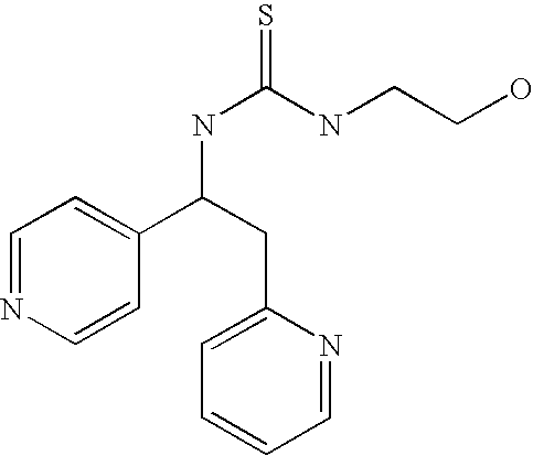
C1=NC=CC(C(NC(=S)NCCO)CC2=CC=CC=N2)=C1
